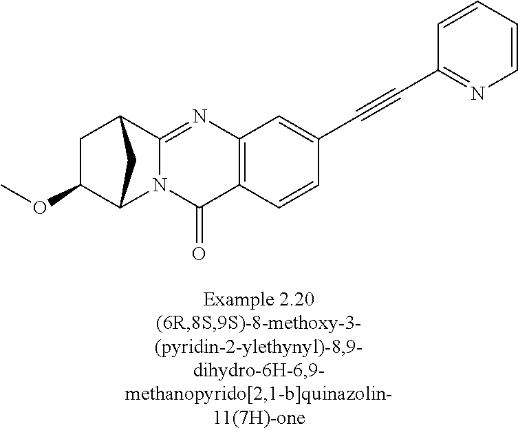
N12C(=NC3=C(C1=O)C=CC(C#CC1=NC=CC=C1)=C3)C1CC(OC)C2C1
